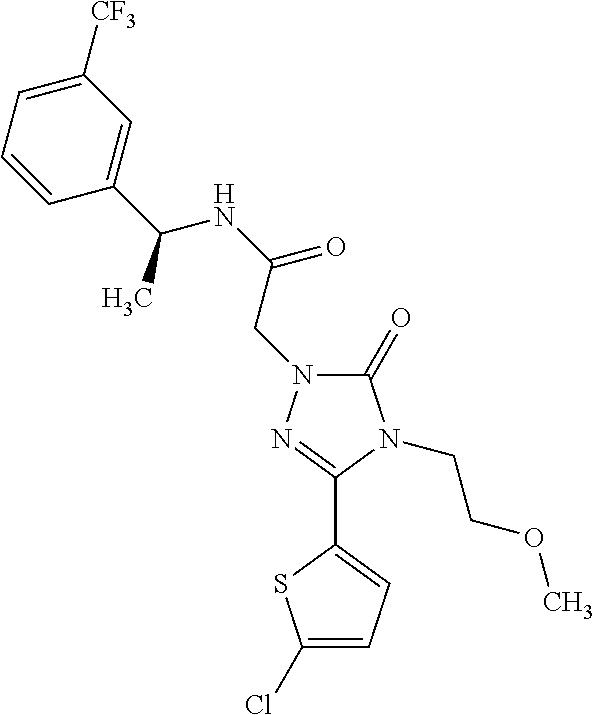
C1(=O)N(CC(NC(C2=CC([CF3])=CC=C2)C)=O)N=C(C2=CC=C(Cl)S2)N1CCOC
